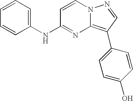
C1=CC=C(NC2=NC3=C(C4=CC=C(O)C=C4)C=NN3C=C2)C=C1
